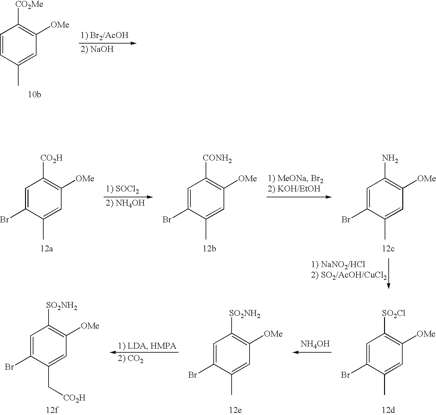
C1=CC(C)=CC([OMe])=C1[CO2Me].C1=C(Br)C(C)=CC([OMe])=C1[CO2H].C1=C(Br)C(C)=CC([OMe])=C1[CONH2].C1=C(Br)C(C)=CC([OMe])=C1N.C1=C(Br)C(C)=CC([OMe])=C1[SO2Cl].[NH4OH].C1=C(Br)C(C)=CC([OMe])=C1[SO2NH2].C1=C(Br)C(C[CO2H])=CC([OMe])=C1[SO2NH2]
